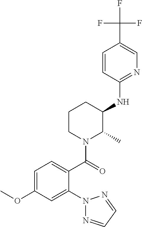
C1(NC2C(C)N(C(=O)C3=CC=C(OC)C=C3N3N=CC=N3)CCC2)=NC=C(C(F)(F)F)C=C1
